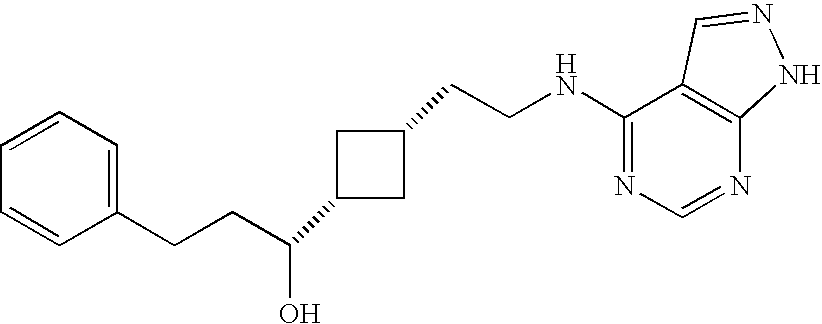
N(C1=NC=NC2=C1C=NN2)CCC1CC(C(CCC2=CC=CC=C2)O)C1
